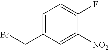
C1=C(CBr)C=C([NO2])C(F)=C1
